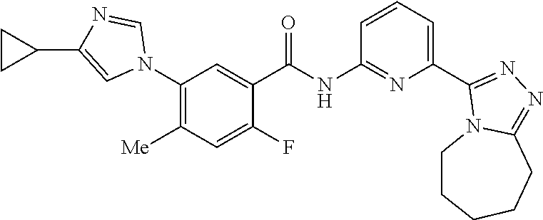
C1(N2C=NC(C3CC3)=C2)=C([Me])C=C(F)C(C(NC2=NC(C3=NN=C4N3CCCCC4)=CC=C2)=O)=C1
